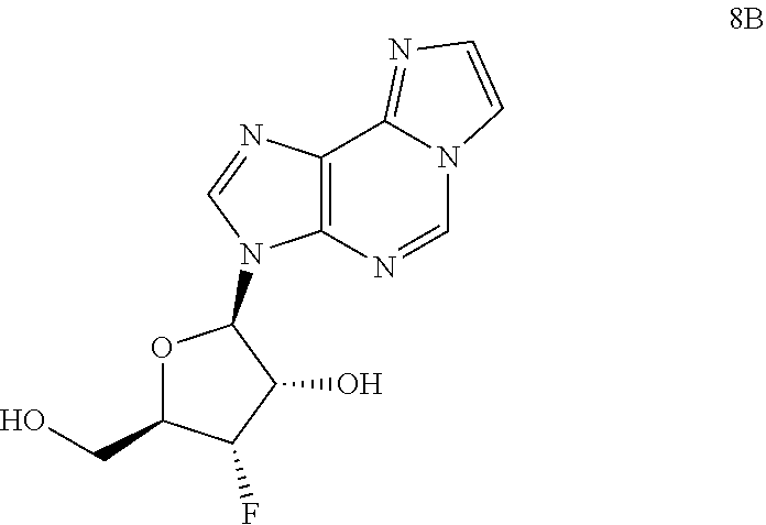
O1C(CO)C(F)C(O)C1N1C2=C(C3=NC=CN3C=N2)N=C1
